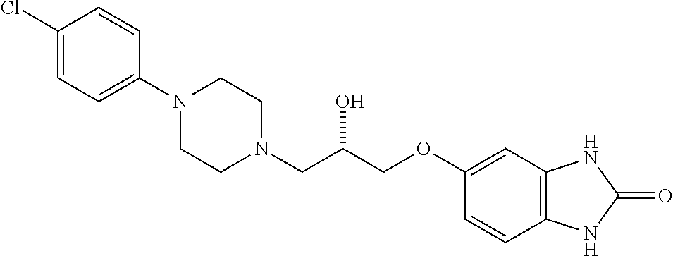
C1(Cl)=CC=C(N2CCN(CC(COC3=CC4=C(C=C3)NC(=O)N4)O)CC2)C=C1
